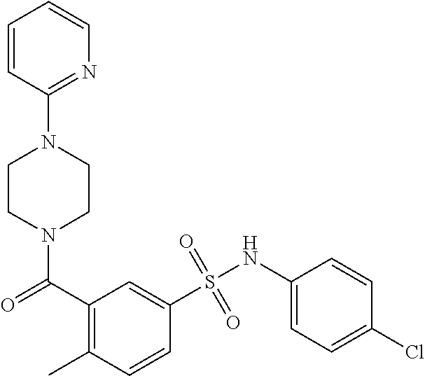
N1(C(C2=C(C)C=CC(S(NC3=CC=C(Cl)C=C3)(=O)=O)=C2)=O)CCN(C2=NC=CC=C2)CC1
